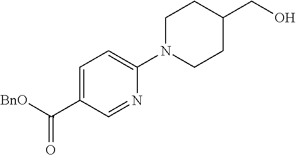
O=C(C1=CC=C(N2CCC(CO)CC2)N=C1)[BnO]
